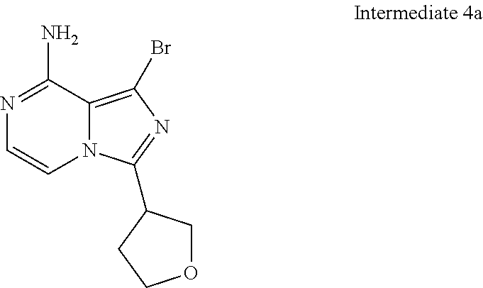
N1=C(N)C2=C(Br)N=C(C3COCC3)N2C=C1
